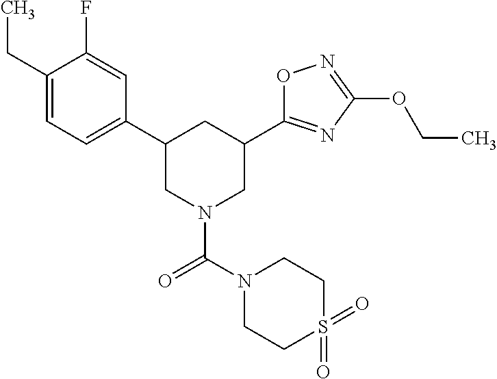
C1(CC)=CC=C(C2CN(C(=O)N3CCS(=O)(=O)CC3)CC(C3=NC(OCC)=NO3)C2)C=C1F
